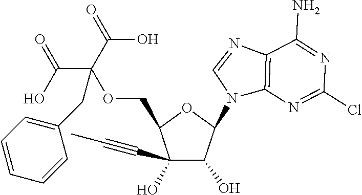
C1(C#CC)(O)C(O)C(N2C3=C(N=C2)C(N)=NC(Cl)=N3)OC1COC(C(O)=O)(C(O)=O)CC1=CC=CC=C1
